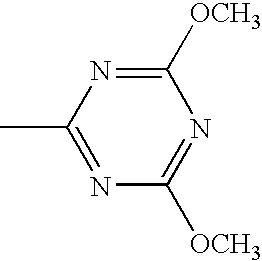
N1=C(C)N=C([OCH3])N=C1[OCH3]
